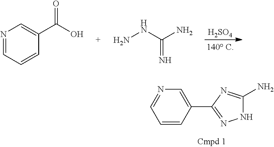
N1=CC=CC(C(O)=O)=C1.NNC(N)=N.[H2SO4].C1=CC(C2=NNC(N)=N2)=CN=C1
